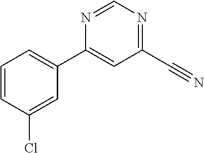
C1=CC(Cl)=CC(C2=CC(C#N)=NC=N2)=C1
